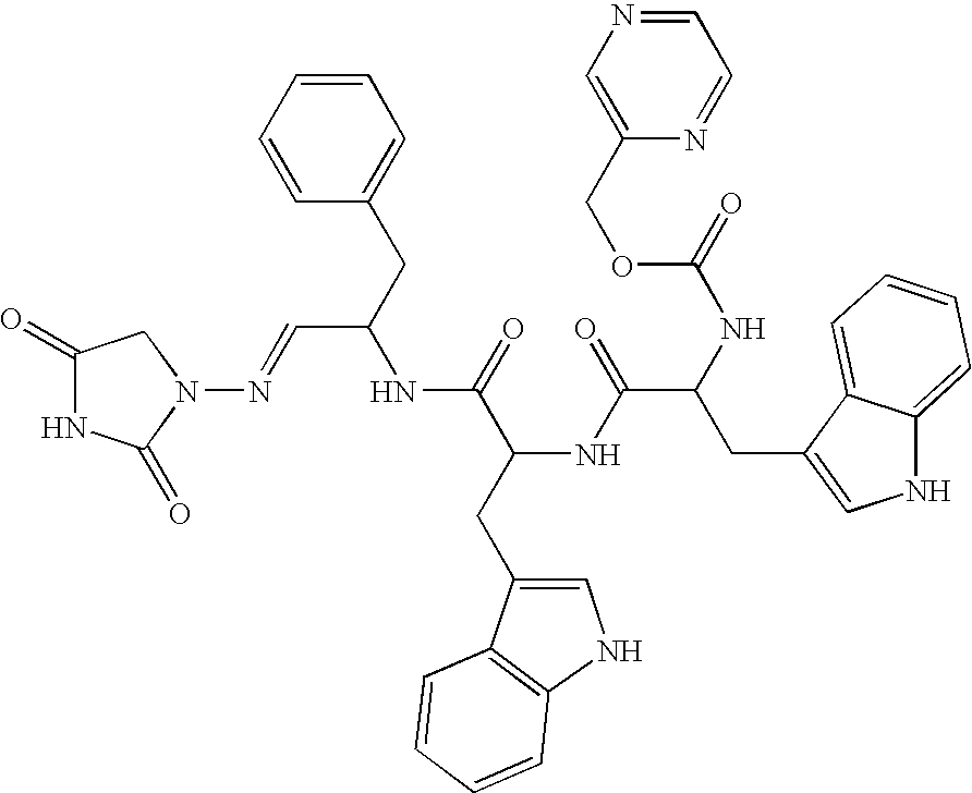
C1(=O)NC(=O)N(N=CC(NC(=O)C(NC(=O)C(NC(OCC2=CN=CC=N2)=O)CC2=CNC3=CC=CC=C23)CC2=CNC3=C2C=CC=C3)CC2=CC=CC=C2)C1
